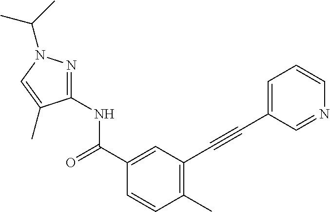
C1(C)=C(C#CC2=CC=CN=C2)C=C(C(NC2=NN(C(C)C)C=C2C)=O)C=C1
